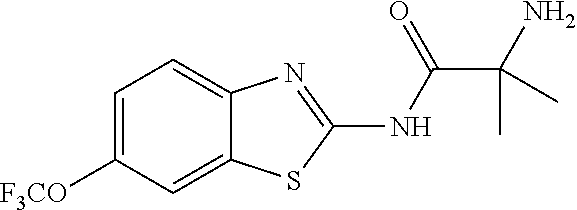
C1=C([F3CO])C=C2C(=C1)N=C(NC(C(N)(C)C)=O)S2
